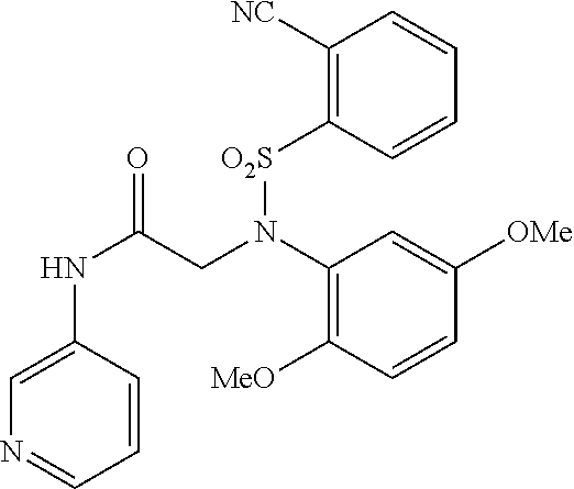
C1=CC(NC(=O)CN(C2=C([MeO])C=CC([OMe])=C2)[O2S]C2=C([NC])C=CC=C2)=CN=C1
